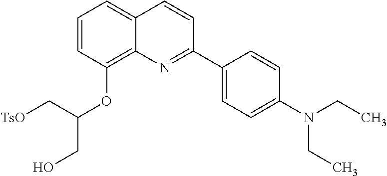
C1=CC(OC(C[TsO])CO)=C2C(=C1)C=CC(C1=CC=C(N(CC)CC)C=C1)=N2
